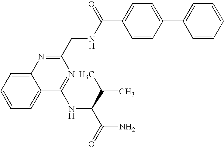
C1=CC=C2C(=C1)N=C(CNC(C1=CC=C(C3=CC=CC=C3)C=C1)=O)N=C2NC(C(C)C)C(=O)N
